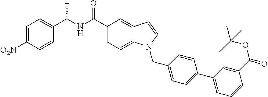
C1=C([O2N])C=CC(C(NC(C2=CC=C3C(=C2)C=CN3CC2=CC=C(C3=CC=CC(C(=O)OC(C)(C)C)=C3)C=C2)=O)C)=C1
